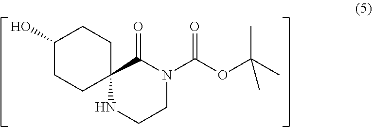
C1(O)CCC2(CC1)NCCN(C(OC(C)(C)C)=O)C2=O
